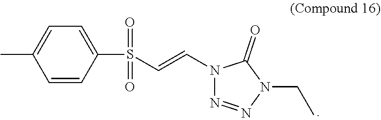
C1=CC(S(C=CN2N=NN(CC)C2=O)(=O)=O)=CC=C1C
